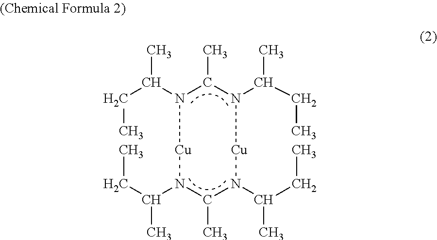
N1(C(C)CC)C(C)N(C(CC)C)[Cu]N(C(C)CC)C(C)N(C(C)CC)[Cu]1
